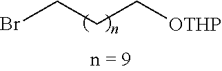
BrCCC[OTHP]
